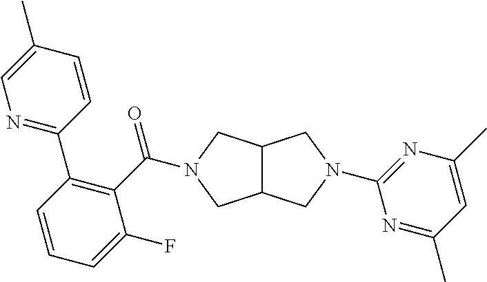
C12C(CN(C(C3=C(C4=NC=C(C)C=C4)C=CC=C3F)=O)C1)CN(C1=NC(C)=CC(C)=N1)C2
